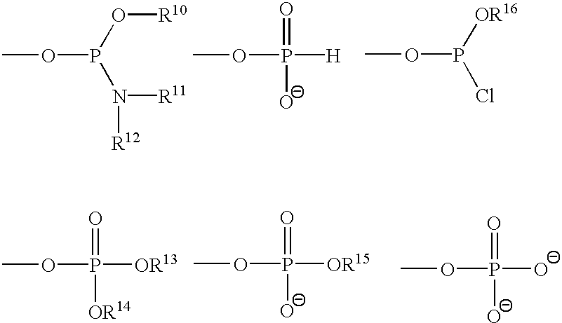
COP(O[R10])N([R11])[R12].COP(=O)([O-])[H].COP([OR16])Cl.COP(=O)([OR14])[OR13].COP(=O)([O-])[OR15].COP(=O)([O-])[O-]
